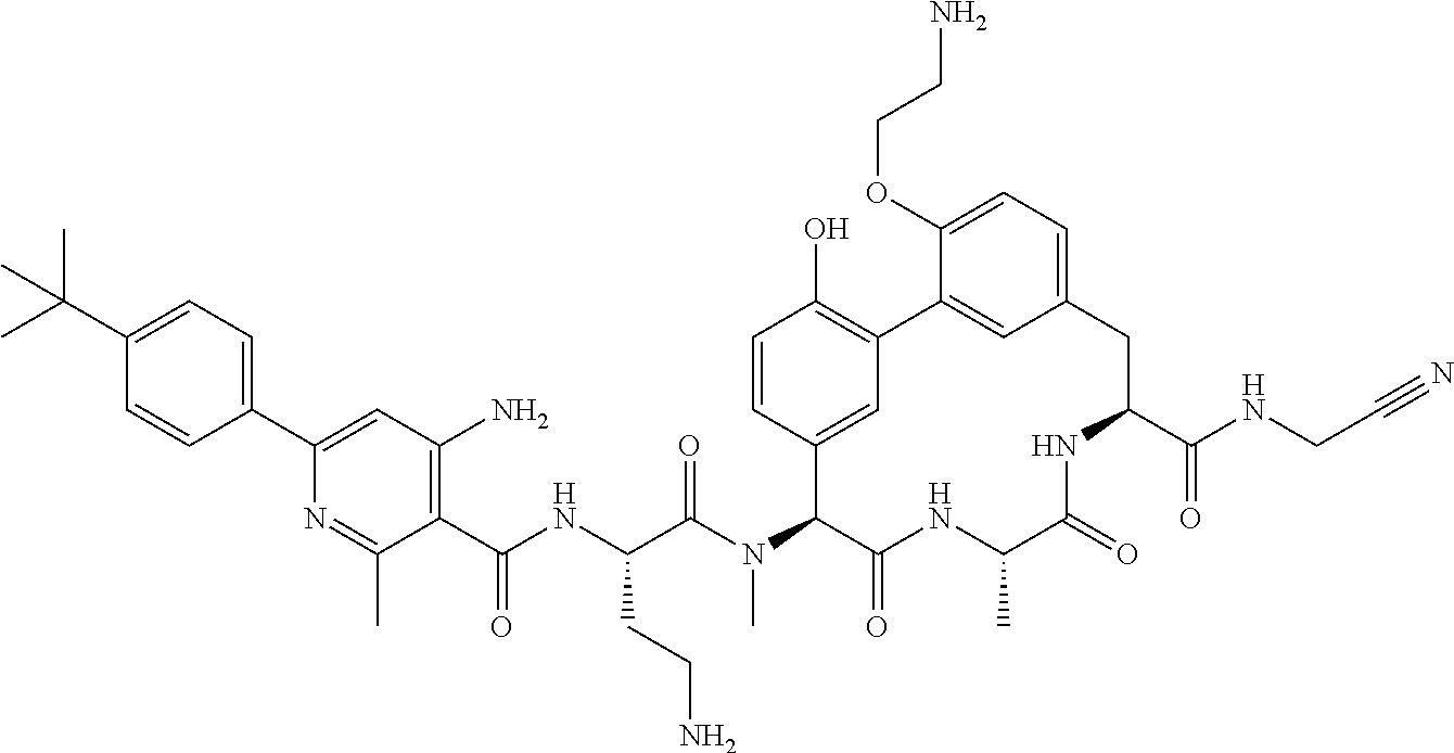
C1(C(C)(C)C)=CC=C(C2=CC(N)=C(C(NC(C(N(C3C(=O)NC(C)C(=O)NC(C(NCC#N)=O)CC4=CC=C(OCCN)C(=C4)C4=C(O)C=CC3=C4)C)=O)CCN)=O)C(C)=N2)C=C1
